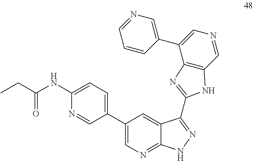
C1=C(NC(CC)=O)N=CC(C2=CN=C3C(=C2)C(C2=NC4=C(C=NC=C4C4=CN=CC=C4)N2)=NN3)=C1
